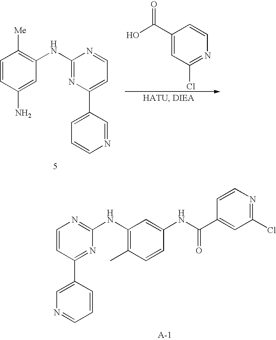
C1=CC(C2=CN=CC=C2)=NC(NC2=C(C)C=CC(NC(C3=CC(Cl)=NC=C3)=O)=C2)=N1.C1=CC(N)=CC(NC2=NC(C3=CC=CN=C3)=CC=N2)=C1[Me].C1(C(O)=O)=CC(Cl)=NC=C1
